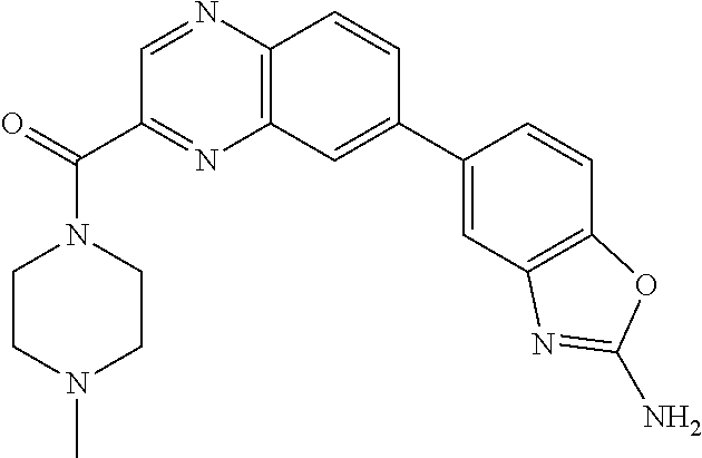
C1=C(C2=CC3=C(N=CC(C(=O)N4CCN(C)CC4)=N3)C=C2)C=CC2=C1N=C(N)O2
